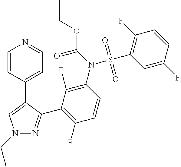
C(OCC)(=O)N(S(C1=C(F)C=CC(F)=C1)(=O)=O)C1=C(F)C(C2=NN(CC)C=C2C2=CC=NC=C2)=C(F)C=C1
